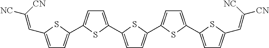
C1=C(C=C([CN])[NC])SC(C2=CC=C(C3=CC=C(C4=CC=C(C5=CC=C(C=C([NC])[CN])S5)S4)S3)S2)=C1
